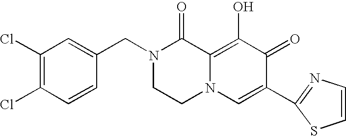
C1(Cl)=C(Cl)C=CC(CN2CCN3C(=C(O)C(=O)C(C4=NC=CS4)=C3)C2=O)=C1
